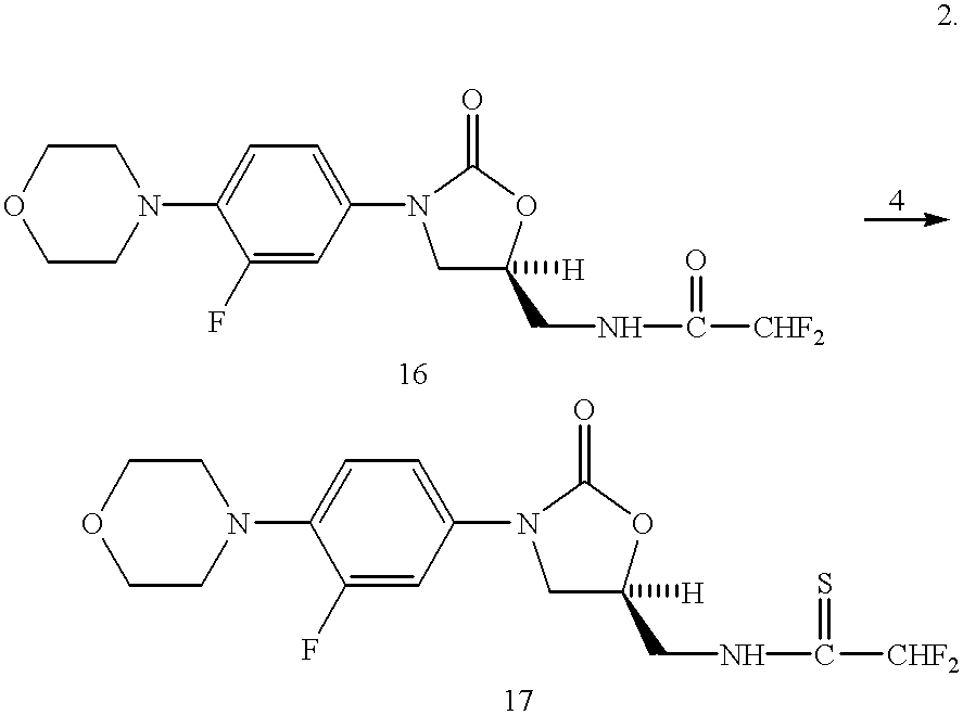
C1CN(C2=CC=C(N3CC([H])(CNC([CHF2])=O)OC3=O)C=C2F)CCO1.C1CN(C2=CC=C(N3CC([H])(CNC(=S)[CHF2])OC3=O)C=C2F)CCO1
